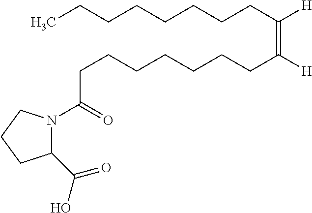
CCCCCCCCC([H])=C([H])CCCCCCCC(N1C(C(O)=O)CCC1)=O
